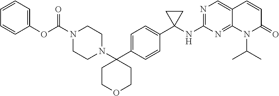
C1=CC=C(OC(=O)N2CCN(C3(C4=CC=C(C5(NC6=NC=C7C(=N6)N(C(C)C)C(=O)C=C7)CC5)C=C4)CCOCC3)CC2)C=C1
